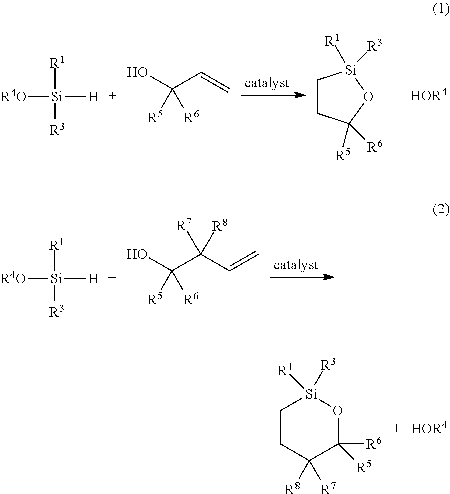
[R4O][Si]([H])([R1])[R3].OC(C=C)([R5])[R6].C1CC([R5])([R6])O[Si]1([R3])[R1].[HOR4].[R4O][Si]([H])([R1])[R3].OC(C(C=C)([R7])[R8])([R5])[R6].[HOR4].C1CC([R7])([R8])C([R6])([R5])O[Si]1([R1])[R3]
